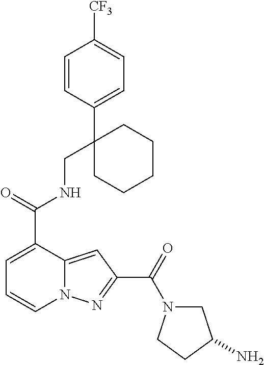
C1=CC(C2(CNC(C3=CC=CN4C3=CC(C(=O)N3CC(N)CC3)=N4)=O)CCCCC2)=CC=C1[CF3]
